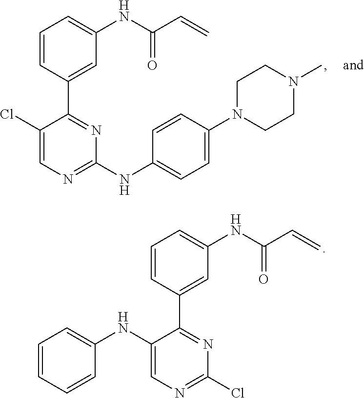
C1(NC2=CC=CC=C2)=CN=C(Cl)N=C1C1=CC(NC(C=C)=O)=CC=C1.C1(Cl)=CN=C(NC2=CC=C(N3CCN(C)CC3)C=C2)N=C1C1=CC(NC(C=C)=O)=CC=C1
